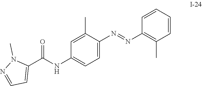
C1=CC=CC(N=NC2=CC=C(NC(C3=CC=NN3C)=O)C=C2C)=C1C
